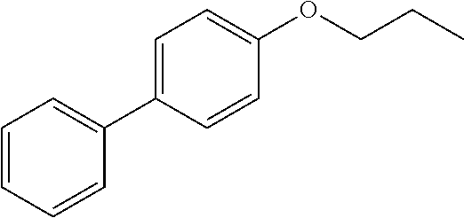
C1=CC=CC(C2=CC=C(OCCC)C=C2)=C1
